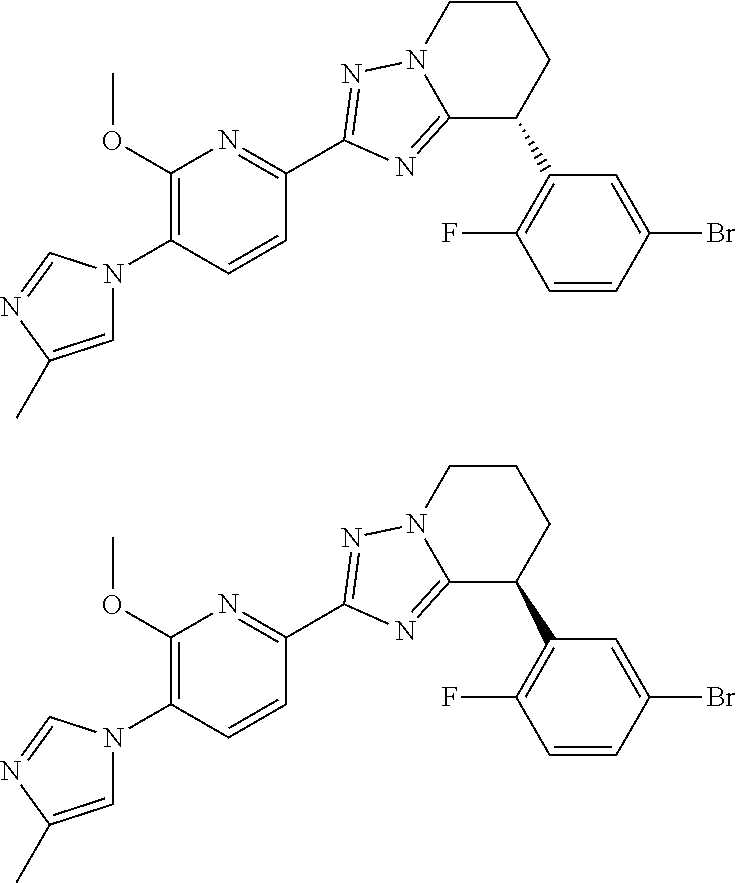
C1=C(C)N=CN1C1=C(OC)N=C(C2=NN3CCCC(C4=C(F)C=CC(Br)=C4)C3=N2)C=C1.C1=C(C)N=CN1C1=C(OC)N=C(C2=NN3CCCC(C4=C(F)C=CC(Br)=C4)C3=N2)C=C1
